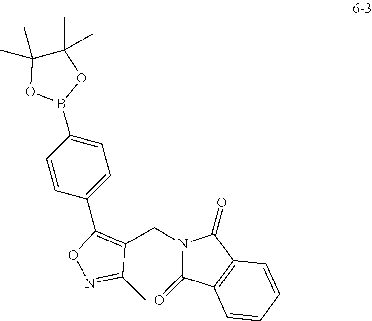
C1(CN2C(=O)C3=C(C2=O)C=CC=C3)=C(C2=CC=C(B3OC(C)(C)C(C)(C)O3)C=C2)ON=C1C
